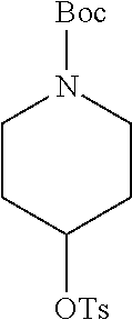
C1CC([OTs])CCN1[Boc]
